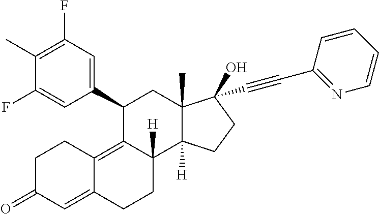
CC1=C(F)C=C(C2C3=C4C(=CC(=O)CC4)CCC3([H])C3([H])C(C)(C2)C(O)(C#CC2=NC=CC=C2)CC3)C=C1F
